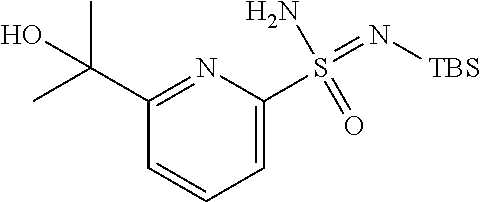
C1(C(C)(C)O)=NC(S(N)(=O)=N[TBS])=CC=C1
